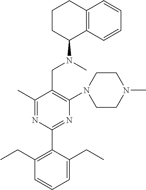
C1(C)=NC(C2=C(CC)C=CC=C2CC)=NC(N2CCN(C)CC2)=C1CN(C)C1C2=C(CCC1)C=CC=C2
